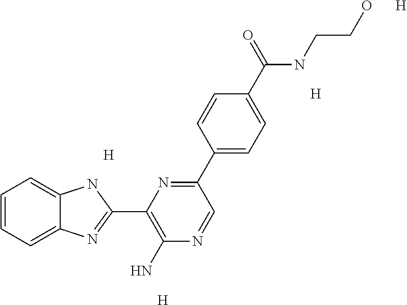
C1=CC=C2C(=C1)NC(C1=C(N)N=CC(C3=CC=C(C(NCCO)=O)C=C3)=N1)=N2.[H].[H].[H].[H]
